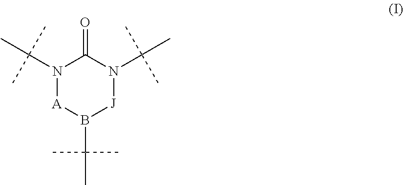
[A]1B(C(C)(C)C)[J]N(C(C)(C)C)C(=O)N1C(C)(C)C
